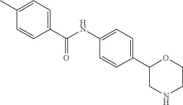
C1(C2CNCCO2)=CC=C(NC(C2=CC=C(C)C=C2)=O)C=C1
